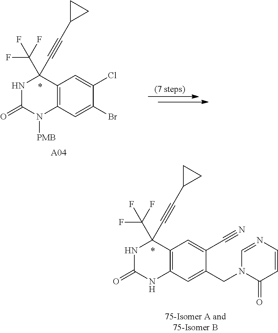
O=C1NC(C#CC2CC2)(C(F)(F)F)C2=C(N1[PMB])C=C(Br)C(Cl)=C2.[A04].C1=NC=CC(=O)N1CC1=CC2=C(C(C#CC3CC3)(C(F)(F)F)NC(=O)N2)C=C1C#N
